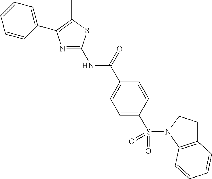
C12=C(N(S(C3=CC=C(C(=O)NC4=NC(C5=CC=CC=C5)=C(C)S4)C=C3)(=O)=O)CC1)C=CC=C2
